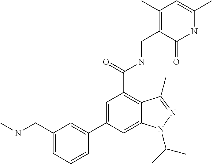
C1=C(C2=CC(CN(C)C)=CC=C2)C=C2C(=C1C(=O)NCC1=C(C)C=C(C)NC1=O)C(C)=NN2C(C)C
